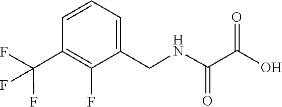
C(C1=C(F)C(CNC(=O)C(=O)O)=CC=C1)(F)(F)F
